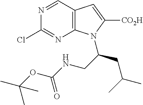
C(CC(C)C)(N1C2=C(C=NC(Cl)=N2)C=C1[CO2H])CNC(OC(C)(C)C)=O
